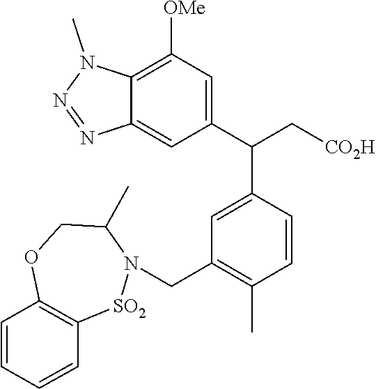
C12=C([OMe])C=C(C(C[CO2H])C3=CC(CN4C(C)COC5=C([SO2]4)C=CC=C5)=C(C)C=C3)C=C1N=NN2C
